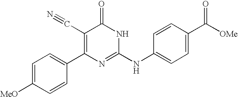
C1=CC(C2=C(C#N)C(=O)NC(NC3=CC=C(C([OMe])=O)C=C3)=N2)=CC=C1[MeO]
